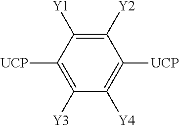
C1([Y2])=C([Y1])C([UCP])=C([Y3])C([Y4])=C1[UCP]
